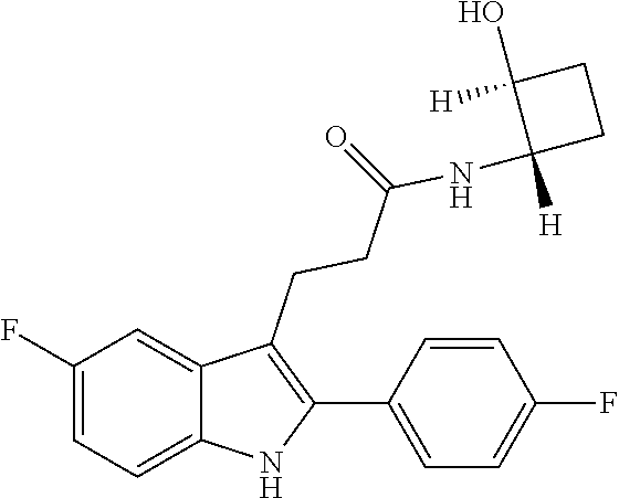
C1=C(F)C=C2C(CCC(=O)NC3([H])CCC3(O)[H])=C(C3=CC=C(F)C=C3)NC2=C1
